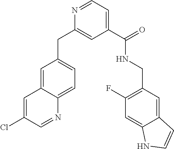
N1=CC=C(C(NCC2=C(F)C=C3C(=C2)C=CN3)=O)C=C1CC1=CC=C2C(=C1)C=C(Cl)C=N2
